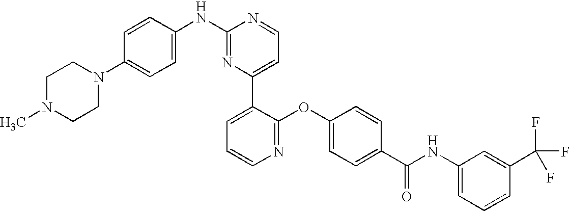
C1(NC2=CC=C(N3CCN(C)CC3)C=C2)=NC(C2=CC=CN=C2OC2=CC=C(C(NC3=CC=CC(C(F)(F)F)=C3)=O)C=C2)=CC=N1
